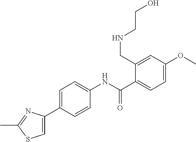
C1(C2=CSC(C)=N2)=CC=C(NC(C2=CC=C(OC)C=C2CNCCO)=O)C=C1
